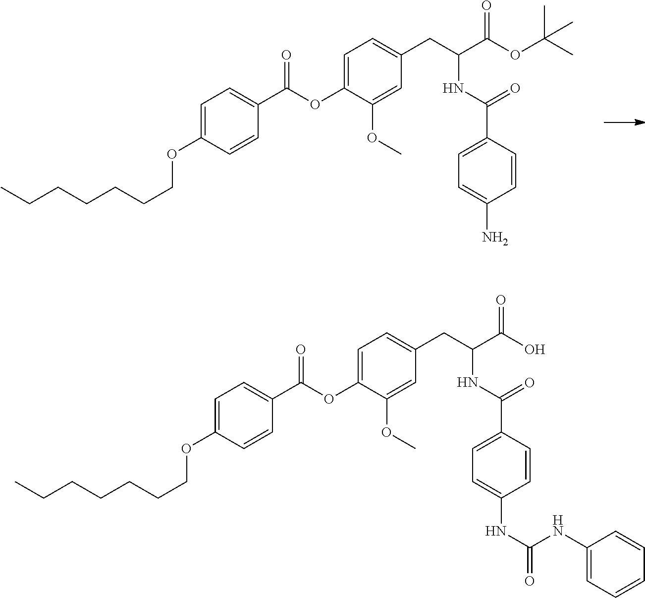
CCCCCCCOC1=CC=C(C(OC2=CC=C(CC(C(OC(C)(C)C)=O)NC(=O)C3=CC=C(N)C=C3)C=C2OC)=O)C=C1.CCCCCCCOC1=CC=C(C(OC2=CC=C(CC(C(O)=O)NC(=O)C3=CC=C(NC(NC4=CC=CC=C4)=O)C=C3)C=C2OC)=O)C=C1
